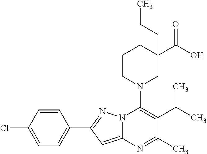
C1=CC(Cl)=CC=C1C1=NN2C(=C1)N=C(C)C(C(C)C)=C2N1CC(C(O)=O)(CCC)CCC1
